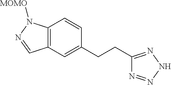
C12=C(C=C(CCC3=NNN=N3)C=C1)C=NN2[MOMO]
